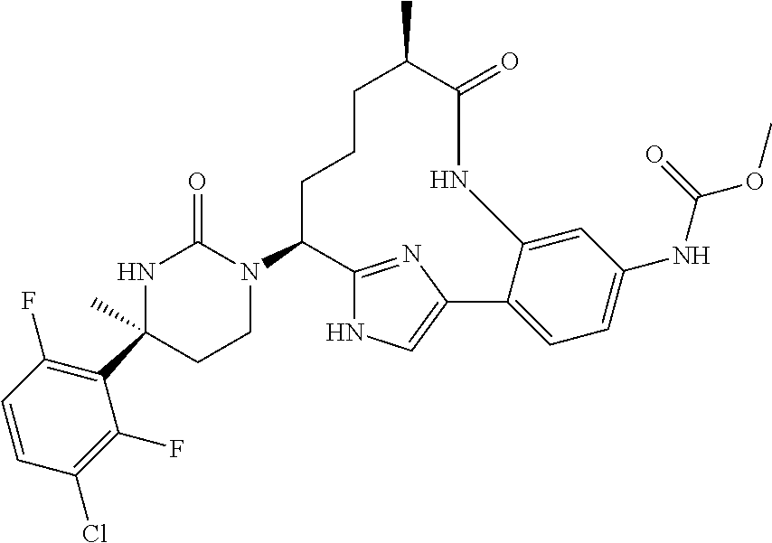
C1(C2=C(F)C=CC(Cl)=C2F)(C)CCN(C2C3=NC(=CN3)C3=CC=C(NC(OC)=O)C=C3NC(=O)C(C)CCC2)C(=O)N1
